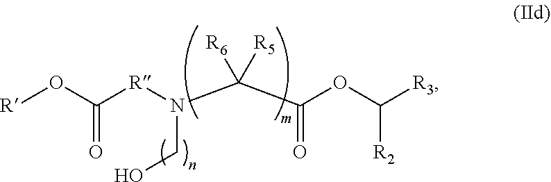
[R]OC([R]N(C(C(OC([R3])[R2])=O)([R5])[R6])CO)=O
